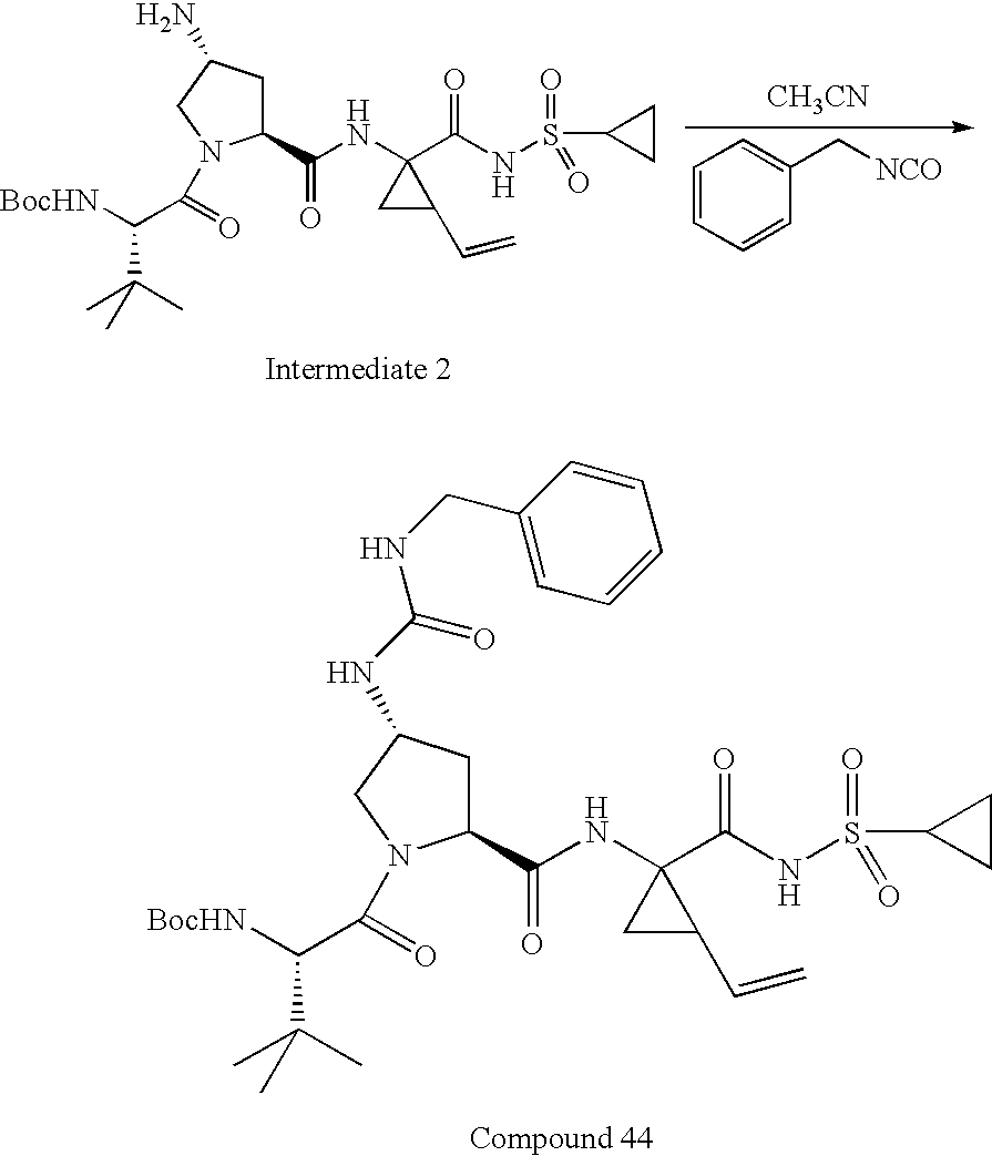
[BocHN]C(C(C)(C)C)C(=O)N1C(C(NC2(C(NS(C3CC3)(=O)=O)=O)CC2C=C)=O)CC(NC(=O)NCC2=CC=CC=C2)C1.C1=CC=CC(C[NCO])=C1.[BocHN]C(C(C)(C)C)C(=O)N1C(C(NC2(C(NS(C3CC3)(=O)=O)=O)CC2C=C)=O)CC(N)C1.[CH3CN]
